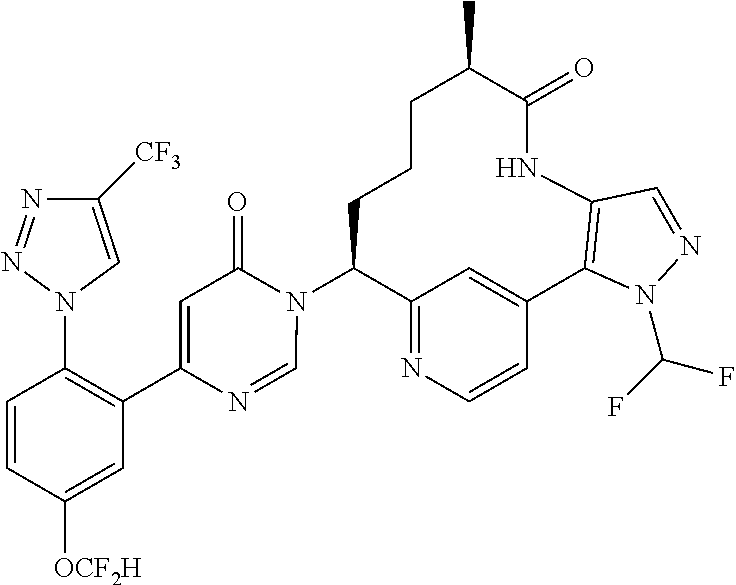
C12=NC=CC(=C1)C1=C(NC(=O)C(C)CCCC2N2C(=O)C=C(C3=C(N4C=C([CF3])N=N4)C=CC([OCF2H])=C3)N=C2)C=NN1C(F)F
